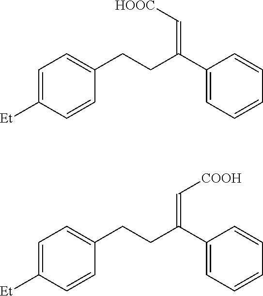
C1=CC([Et])=CC=C1CCC(C1=CC=CC=C1)=C[HOOC].C1=CC([Et])=CC=C1CCC(C1=CC=CC=C1)=C[COOH]
